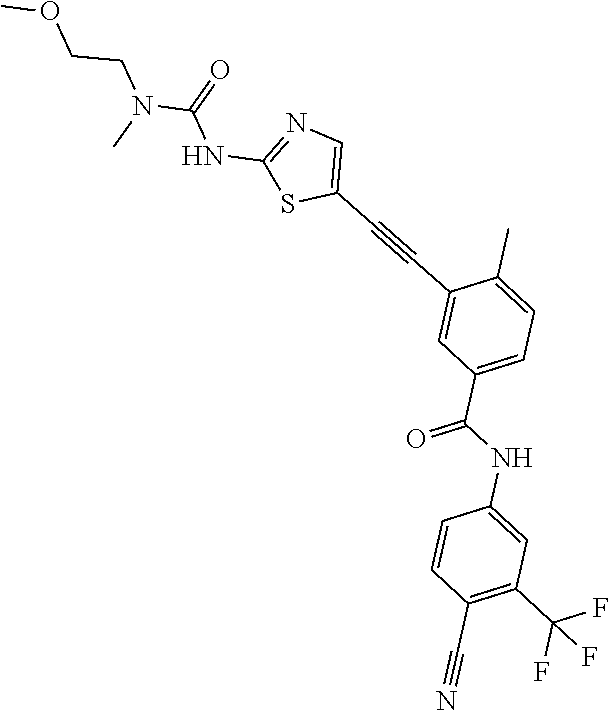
C(CN(C(NC1=NC=C(C#CC2=CC(C(NC3=CC(C(F)(F)F)=C(C#N)C=C3)=O)=CC=C2C)S1)=O)C)OC
